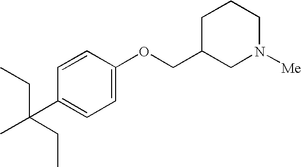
C1(C(C)(CC)CC)=CC=C(OCC2CN([Me])CCC2)C=C1
